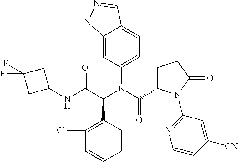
C1=CC=CC(C(C(=O)NC2CC(F)(F)C2)N(C(C2CCC(=O)N2C2=NC=CC([CN])=C2)=O)C2=CC=C3C(=C2)NN=C3)=C1Cl
